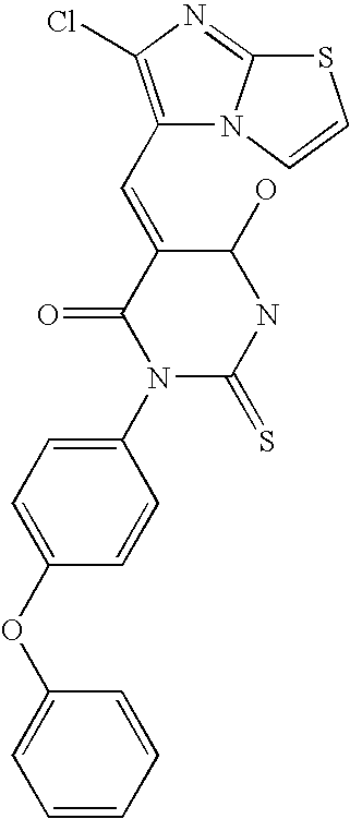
C1(OC2=CC=C(N3C(=S)NC(O)C(=CC4=C(Cl)N=C5N4C=CS5)C3=O)C=C2)=CC=CC=C1
